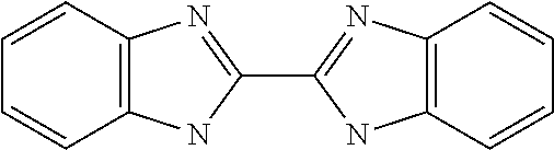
C1=CC=CC2=C1N=C(C1=NC3=C(N1)C=CC=C3)N2
